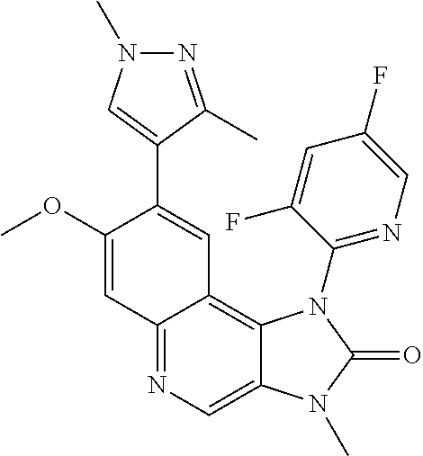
C1(OC)=CC2=NC=C3C(=C2C=C1C1=CN(C)N=C1C)N(C1=NC=C(F)C=C1F)C(=O)N3C
